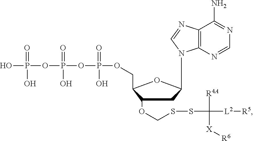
O(P(=O)(O)OCC1C(OCSSC([R4A])([X][R6])[L2][R5])CC(N2C3=C(C(N)=NC=N3)N=C2)O1)P(=O)(OP(=O)(O)O)O
